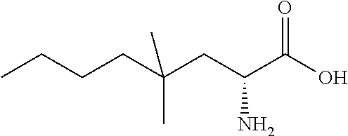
CCCCC(CC(C(O)=O)N)(C)C
